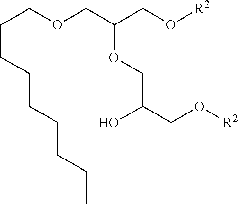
O(CC(CO[R2])OCC(CO[R2])O)CCCCCCCCC
